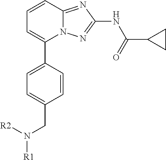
C1=CC2=NC(NC(=O)C3CC3)=NN2C(C2=CC=C(CN([R1])[R2])C=C2)=C1
